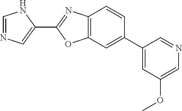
N1=CNC(C2=NC3=C(O2)C=C(C2=CC(OC)=CN=C2)C=C3)=C1
